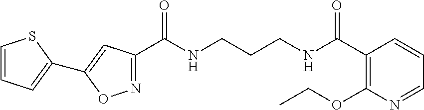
C1(C(NCCCNC(C2=C(OCC)N=CC=C2)=O)=O)=NOC(C2=CC=CS2)=C1
